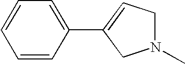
C1=CC(C2=CCN(C)C2)=CC=C1
